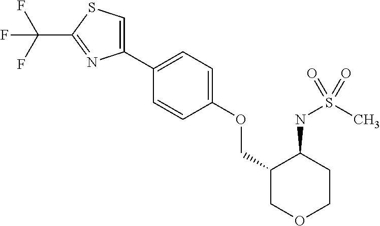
C1(C2=CC=C(OCC3COCCC3NS(C)(=O)=O)C=C2)=CSC(C(F)(F)F)=N1
